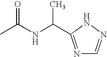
CC(NC(C)C1=NC=NN1)=O
